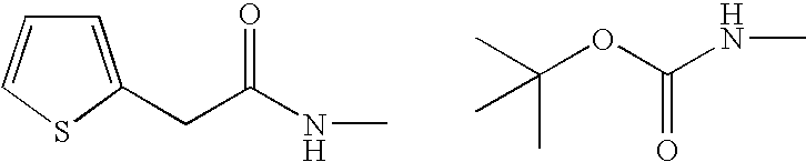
C1=C(CC(NC)=O)SC=C1.C(C)(C)(OC(NC)=O)C
